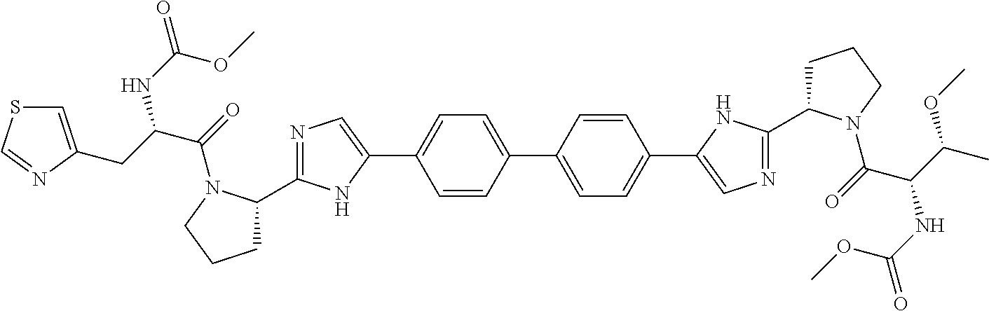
N1=C(C2CCCN2C(=O)C(CC2=CSC=N2)NC(=O)OC)NC(C2=CC=C(C3=CC=C(C4=CN=C(C5CCCN5C(=O)C(C(C)OC)NC(=O)OC)N4)C=C3)C=C2)=C1
